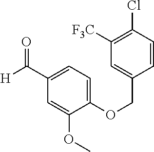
C1(C([H])=O)=CC=C(OCC2=CC([F3C])=C(Cl)C=C2)C(OC)=C1
